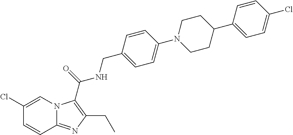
C1(Cl)=CN2C(=NC(CC)=C2C(=O)NCC2=CC=C(N3CCC(C4=CC=C(Cl)C=C4)CC3)C=C2)C=C1
